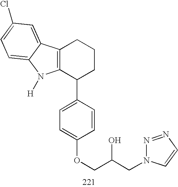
C12=C(C(C3=CC=C(OCC(CN4N=NC=C4)O)C=C3)CCC1)N([H])C1=CC=C(Cl)C=C21
